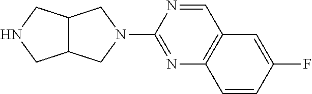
C12C(CN(C3=NC4=C(C=N3)C=C(F)C=C4)C1)CNC2
